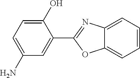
C12=CC=CC=C1OC(C1=CC(N)=CC=C1O)=N2
